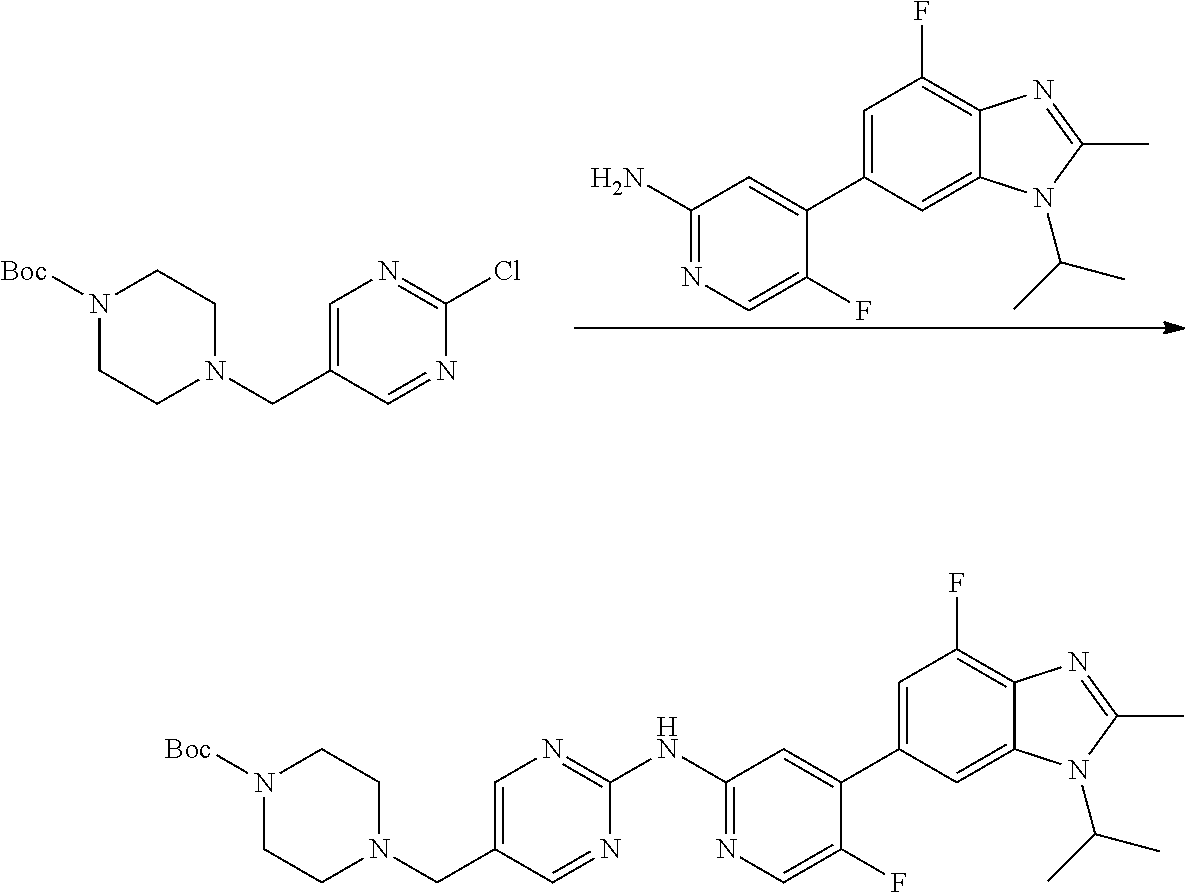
C1(N)=NC=C(F)C(C2=CC(F)=C3C(=C2)N(C(C)C)C(C)=N3)=C1.N1([Boc])CCN(CC2=CN=C(Cl)N=C2)CC1.N1([Boc])CCN(CC2=CN=C(NC3=NC=C(F)C(C4=CC(F)=C5C(=C4)N(C(C)C)C(C)=N5)=C3)N=C2)CC1
